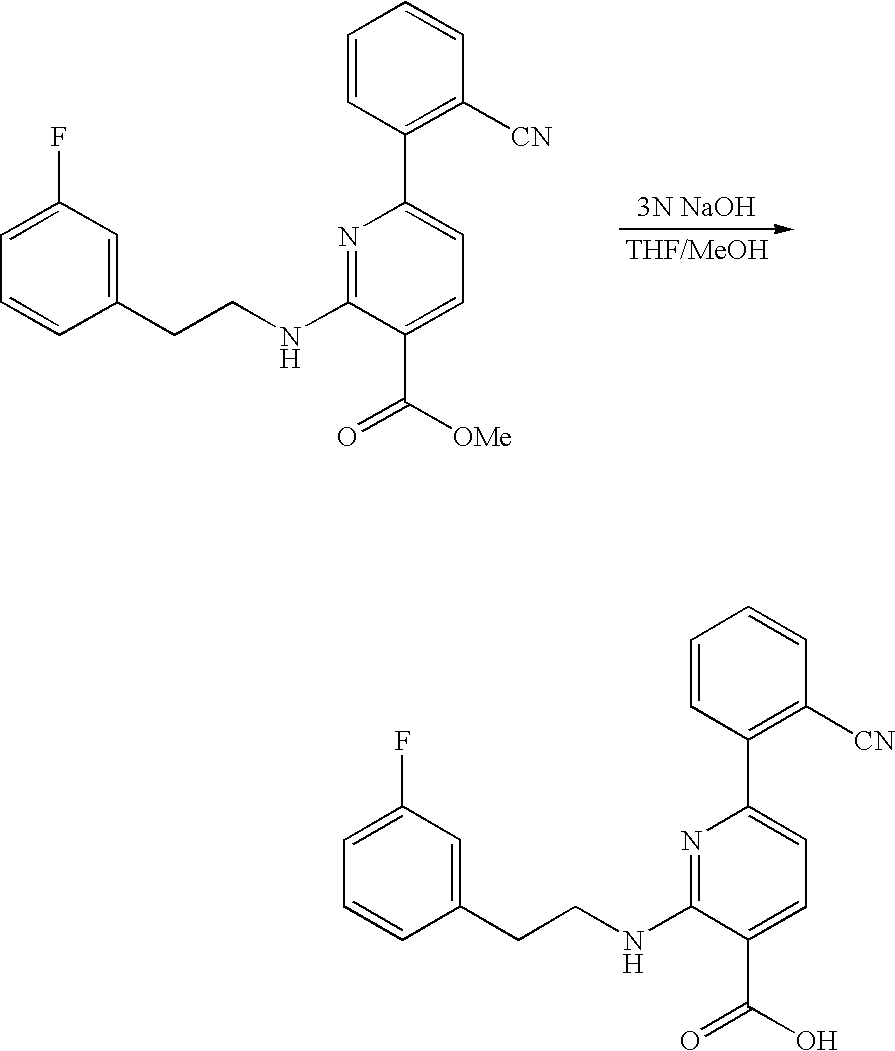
C1=C(F)C=C(CCNC2=NC(C3=C([CN])C=CC=C3)=CC=C2C(=O)[OMe])C=C1.C1=C(F)C=C(CCNC2=NC(C3=C([CN])C=CC=C3)=CC=C2C(=O)O)C=C1
